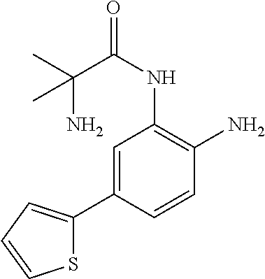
C1=C(C2=CC=CS2)C=CC(N)=C1NC(=O)C(C)(N)C
